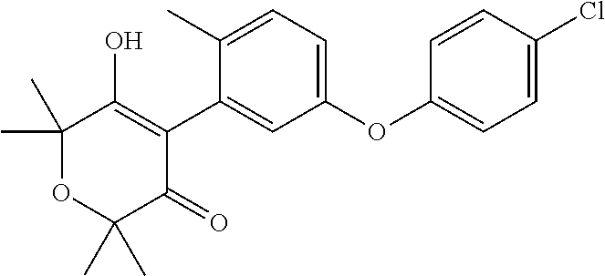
C1(C)(C)OC(C)(C)C(=O)C(C2=CC(OC3=CC=C(Cl)C=C3)=CC=C2C)=C1O
